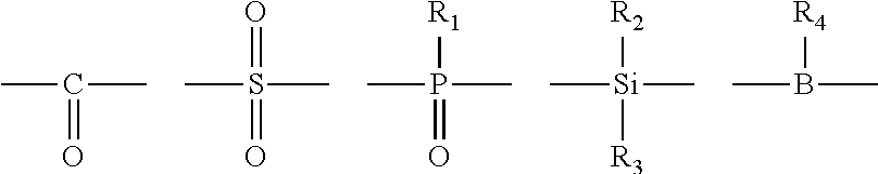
CC(C)=O.CS(C)(=O)=O.CP(C)(=O)[R1].C[Si](C)([R3])[R2].CB(C)[R4]
